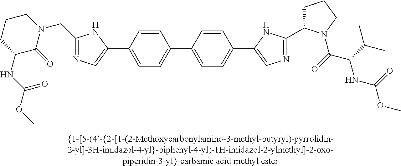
C1=CC(C2=CN=C(CN3CCCC(NC(OC)=O)C3=O)N2)=CC=C1C1=CC=C(C2=CN=C(C3CCCN3C(=O)C(C(C)C)NC(OC)=O)N2)C=C1
